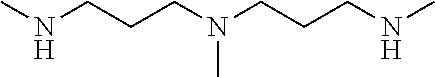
CNCCCN(CCCNC)C
